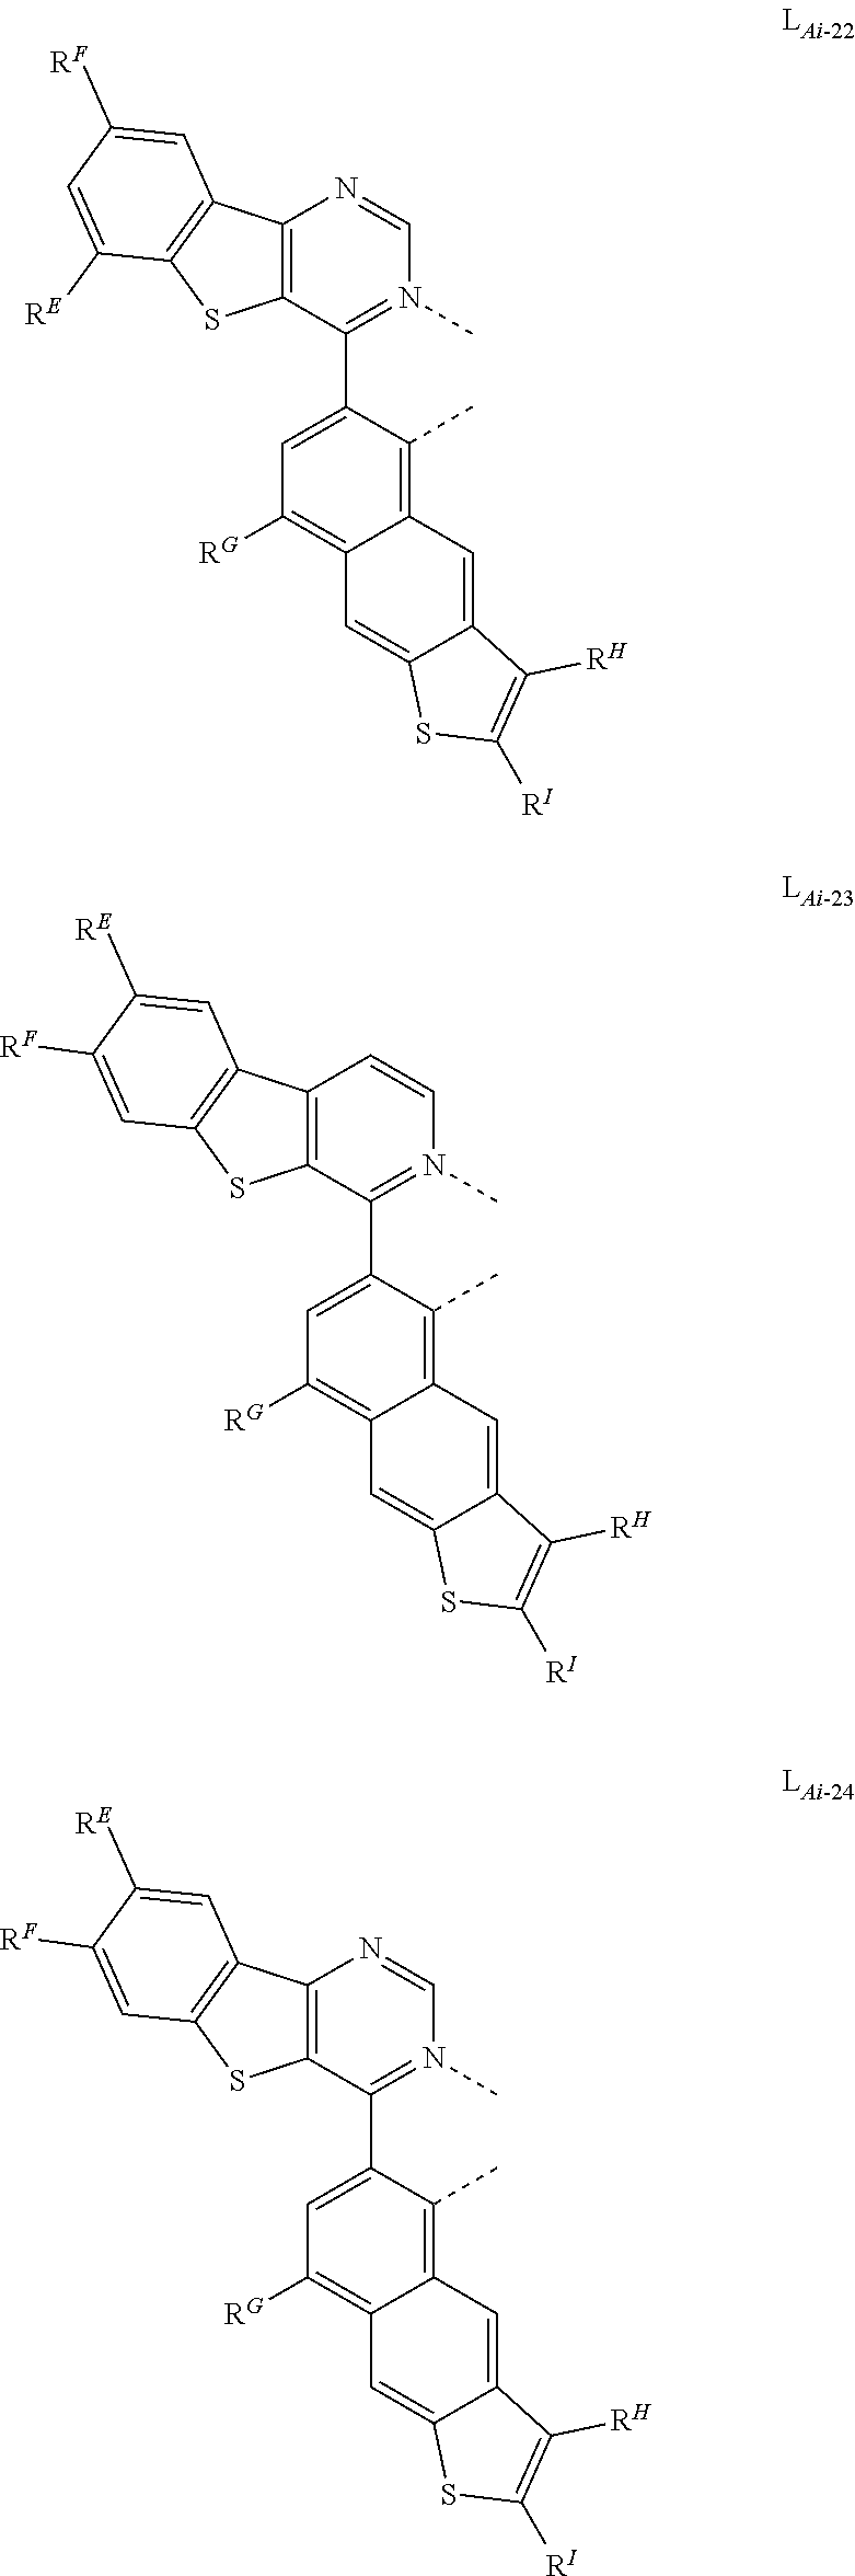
C12=C(C(C3=CC([RG])=C4C(=C3C)C=C3C(=C4)SC([RI])=C3[RH])=N(C)C=N1)SC1=C2C=C([RF])C=C1[RE].C12=C(C(C3=CC([RG])=C4C(=C3C)C=C3C(=C4)SC([RI])=C3[RH])=N(C)C=C1)SC1=C2C=C([RE])C([RF])=C1.C12=C(C(C3=CC([RG])=C4C(=C3C)C=C3C(=C4)SC([RI])=C3[RH])=N(C)C=N1)SC1=C2C=C([RE])C([RF])=C1
